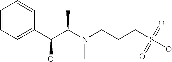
C1=CC=C(C(C(N(CCCS(O)(=O)=O)C)C)O)C=C1
